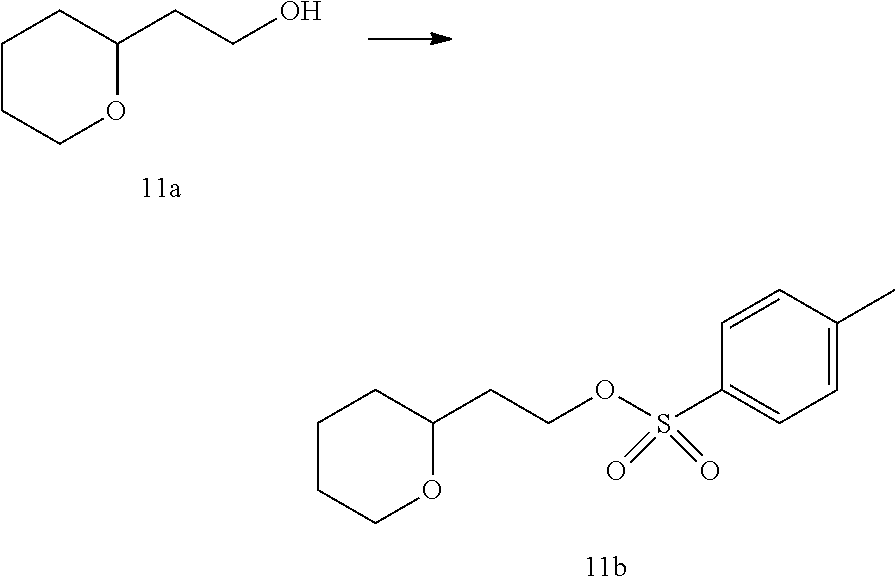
C1CCOC(CCO)C1.C1CCOC(CCOS(C2=CC=C(C)C=C2)(=O)=O)C1
